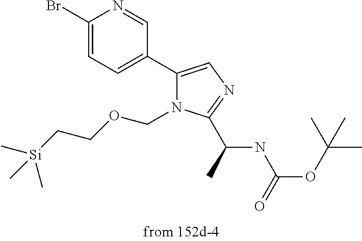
C1(Br)=CC=C(C2=CN=C(C(NC(OC(C)(C)C)=O)C)N2COCC[Si](C)(C)C)C=N1
